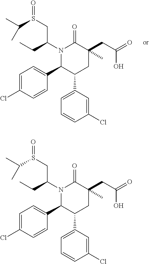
N1(C(CS(C(C)C)=O)CC)C(C2=CC=C(Cl)C=C2)C(C2=CC=CC(Cl)=C2)CC(CC(=O)O)(C)C1=O.N1(C(CS(C(C)C)=O)CC)C(C2=CC=C(Cl)C=C2)C(C2=CC=CC(Cl)=C2)CC(CC(=O)O)(C)C1=O
